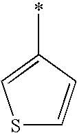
*C1=CSC=C1
